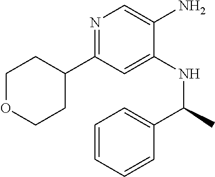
N1=C(C2CCOCC2)C=C(NC(C2=CC=CC=C2)C)C(N)=C1
